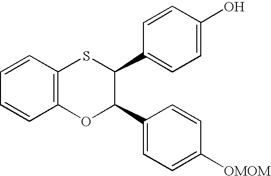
C1=CC2=C(C=C1)OC(C1=CC=C([OMOM])C=C1)C(C1=CC=C(O)C=C1)S2
